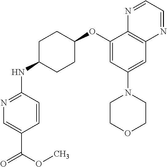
C1=CC(NC2CCC(OC3=CC(N4CCOCC4)=CC4=C3N=CC=N4)CC2)=NC=C1C(OC)=O
